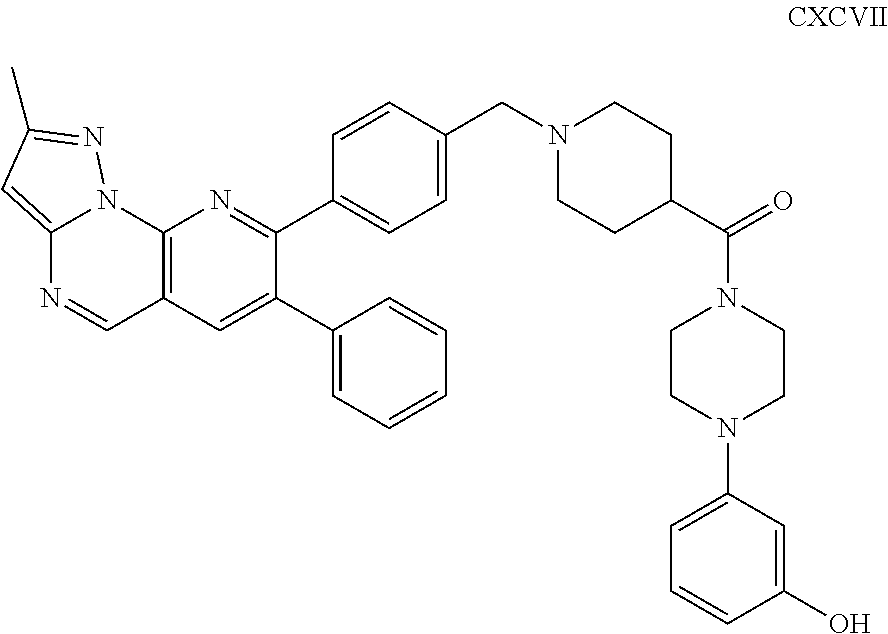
C12=C(C=C(C3=CC=CC=C3)C(C3=CC=C(CN4CCC(C(=O)N5CCN(C6=CC=CC(O)=C6)CC5)CC4)C=C3)=N1)C=NC1=CC(C)=NN21
